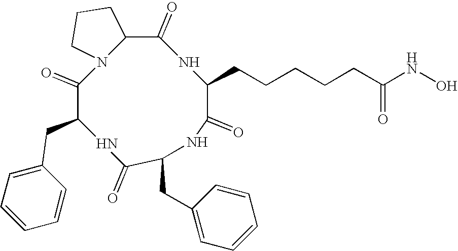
C1(CC2=CC=CC=C2)C(=O)N2C(C(=O)NC(CCCCCC(NO)=O)C(=O)NC(CC3=CC=CC=C3)C(=O)N1)CCC2
